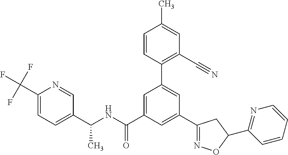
C1(C(NC(C2=CC(C3=C(C#N)C=C(C)C=C3)=CC(C3=NOC(C4=NC=CC=C4)C3)=C2)=O)C)=CC=C(C(F)(F)F)N=C1
